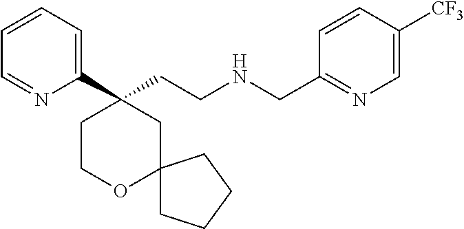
C1(C2(CCNCC3=NC=C([CF3])C=C3)CCOC3(C2)CCCC3)=CC=CC=N1
